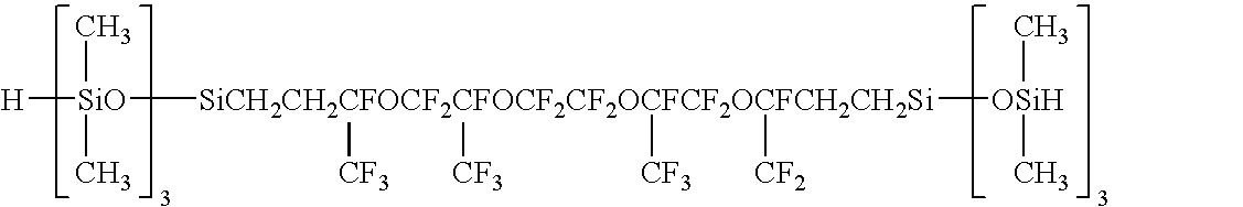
[H][SiO]([SiCH2CH2CFOCF2CFOCF2CF2OCFCF2OCFCH2CH2Si]([OSiH](C)C)([CF2])([CF3])([CF3])[CF3])(C)C
